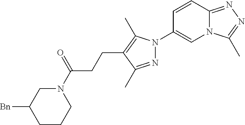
N12C(=NN=C1C)C=CC(N1N=C(C)C(CCC(N3CC([Bn])CCC3)=O)=C1C)=C2
